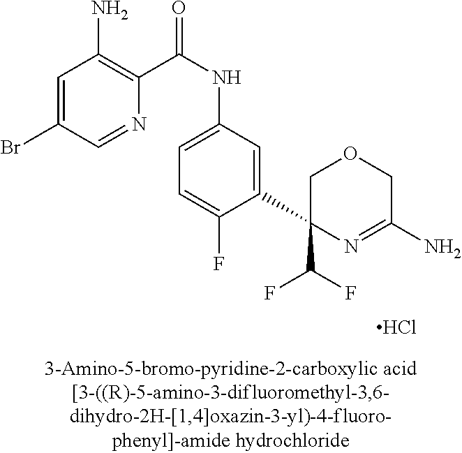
C1=C(Br)C=NC(C(NC2=CC=C(F)C(C3(C(F)F)N=C(N)COC3)=C2)=O)=C1N.Cl
